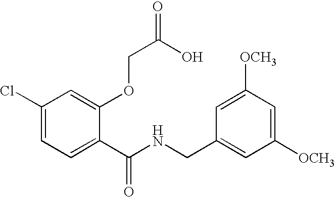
C1(Cl)=CC=C(C(NCC2=CC([OCH3])=CC([OCH3])=C2)=O)C(OCC(=O)O)=C1
